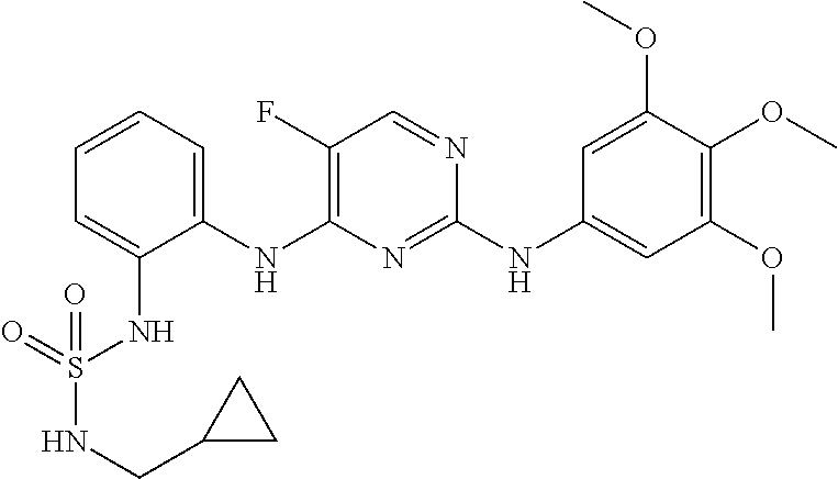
C1=CC=C(NC2=C(F)C=NC(NC3=CC(OC)=C(OC)C(OC)=C3)=N2)C(NS(NCC2CC2)(=O)=O)=C1
